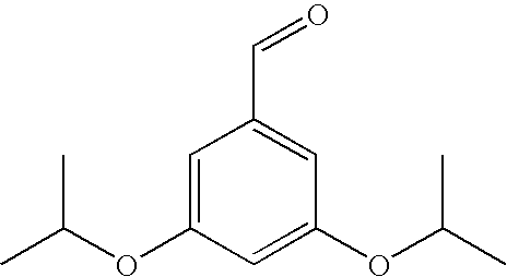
C1=C(OC(C)C)C=C(OC(C)C)C=C1C=O
